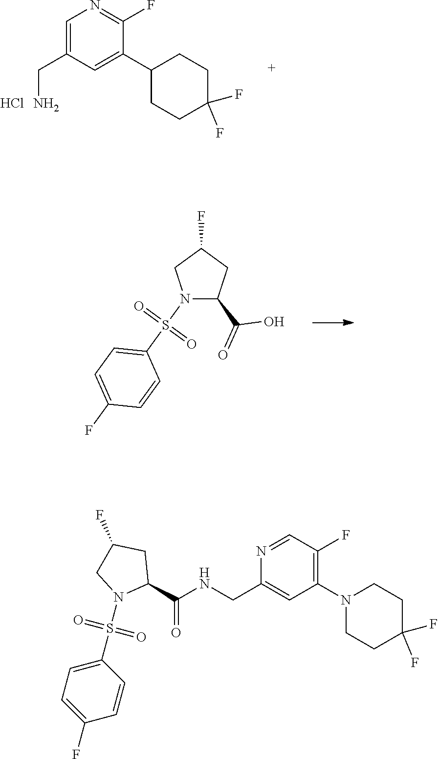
N1=CC(F)=C(N2CCC(F)(F)CC2)C=C1CNC(C1CC(F)CN1S(C1=CC=C(F)C=C1)(=O)=O)=O.C1=C(CN)C=C(C2CCC(F)(F)CC2)C(F)=N1.Cl.C1=C(F)C=CC(S(N2C(C(=O)O)CC(F)C2)(=O)=O)=C1
